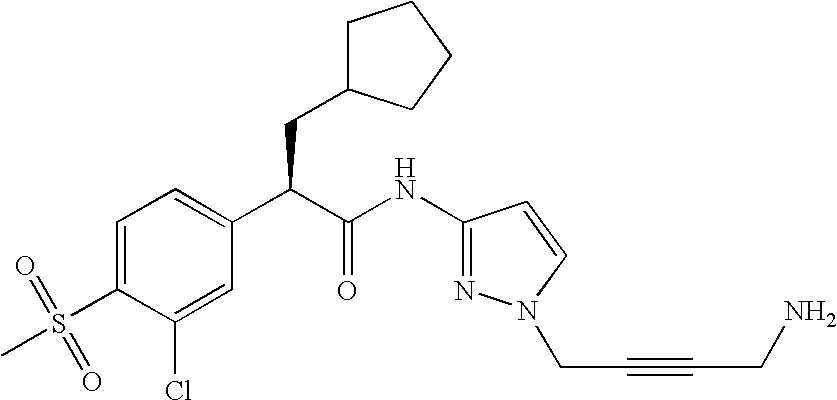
C1=C(S(=O)(C)=O)C(Cl)=CC(C(C(NC2=NN(CC#CCN)C=C2)=O)CC2CCCC2)=C1
